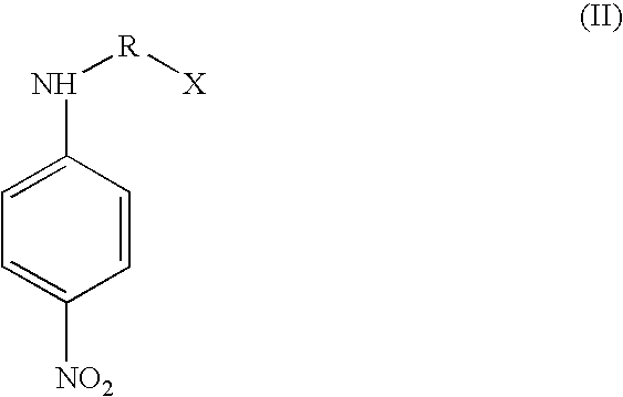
C1=CC(N[R][X])=CC=C1[NO2]
